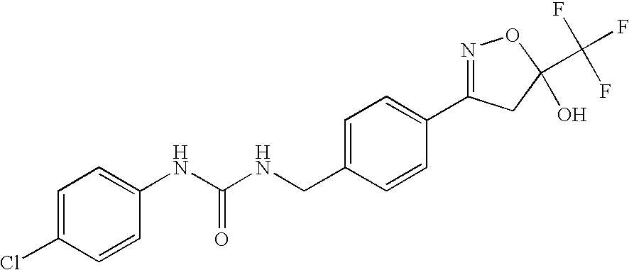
C1=CC(Cl)=CC=C1NC(NCC1=CC=C(C2=NOC(C(F)(F)F)(O)C2)C=C1)=O
